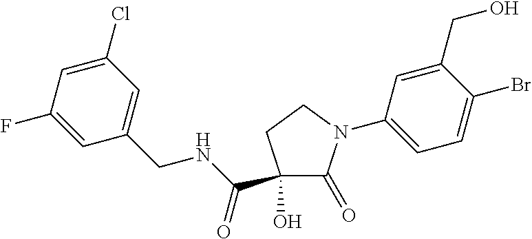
C1=C(Cl)C=C(CNC(C2(O)C(=O)N(C3=CC=C(Br)C(CO)=C3)CC2)=O)C=C1F
